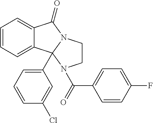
C1=CC=C2C(=C1)C1(C3=CC=CC(Cl)=C3)N(C2=O)CCN1C(C1=CC=C(F)C=C1)=O
